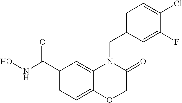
C1(C(NO)=O)=CC=C2C(=C1)N(CC1=CC=C(Cl)C(F)=C1)C(=O)CO2
